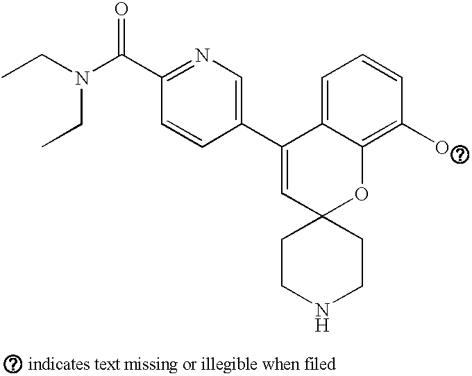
CCN(C(C1=NC=C(C2=CC3(OC4=C(O)C=CC=C24)CCNCC3)C=C1)=O)CC
